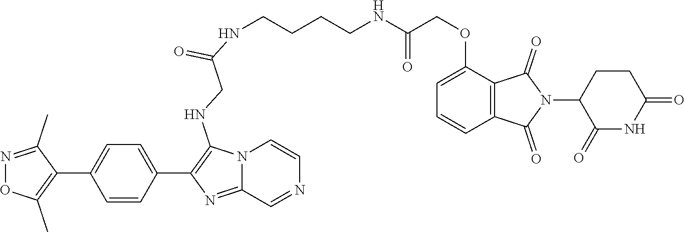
C(CCCNC(COC1=CC=CC2=C1C(=O)N(C1C(=O)NC(=O)CC1)C2=O)=O)NC(CNC1=C(C2=CC=C(C3=C(C)ON=C3C)C=C2)N=C2N1C=CN=C2)=O
